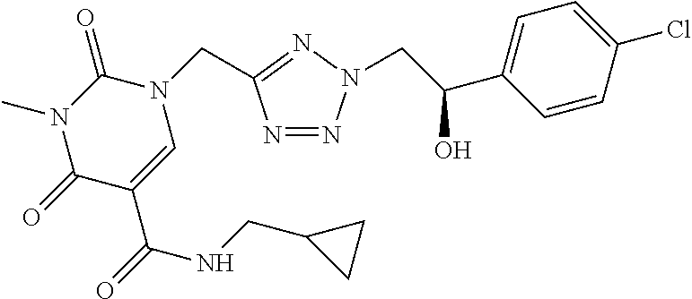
N1=NN(CC(C2=CC=C(Cl)C=C2)O)N=C1CN1C(=O)N(C)C(=O)C(C(=O)NCC2CC2)=C1
